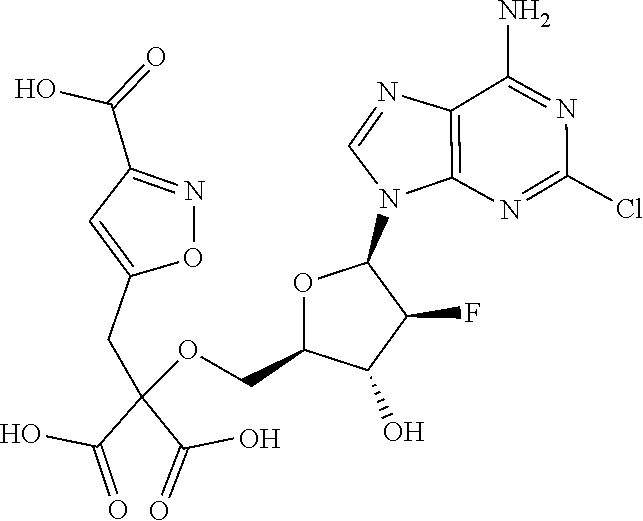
C12=C(N=C(Cl)N=C1N)N(C1OC(COC(CC3=CC(C(=O)O)=NO3)(C(O)=O)C(=O)O)C(O)C1F)C=N2
